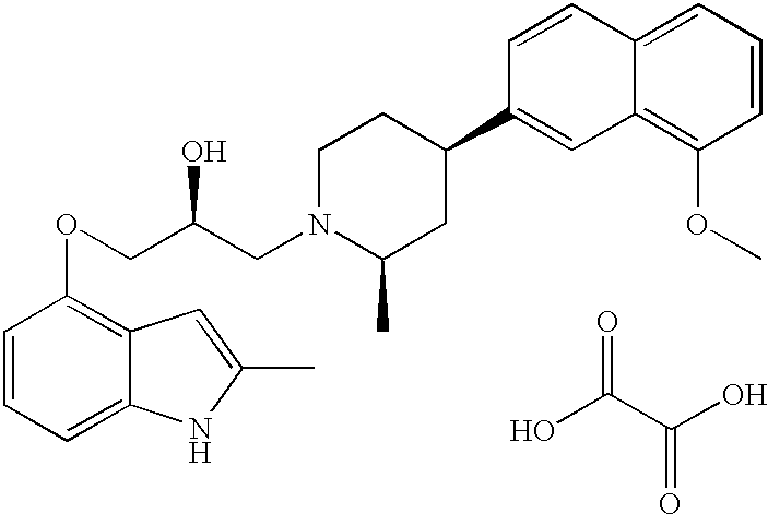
OC(C(O)=O)=O.C1=CC=C2C(=C1OCC(CN1C(C)CC(C3=CC4=C(OC)C=CC=C4C=C3)CC1)O)C=C(C)N2
